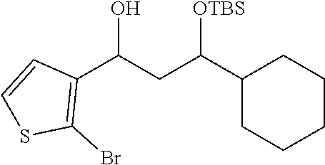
C1(C(CC(C2=C(Br)SC=C2)O)[OTBS])CCCCC1
